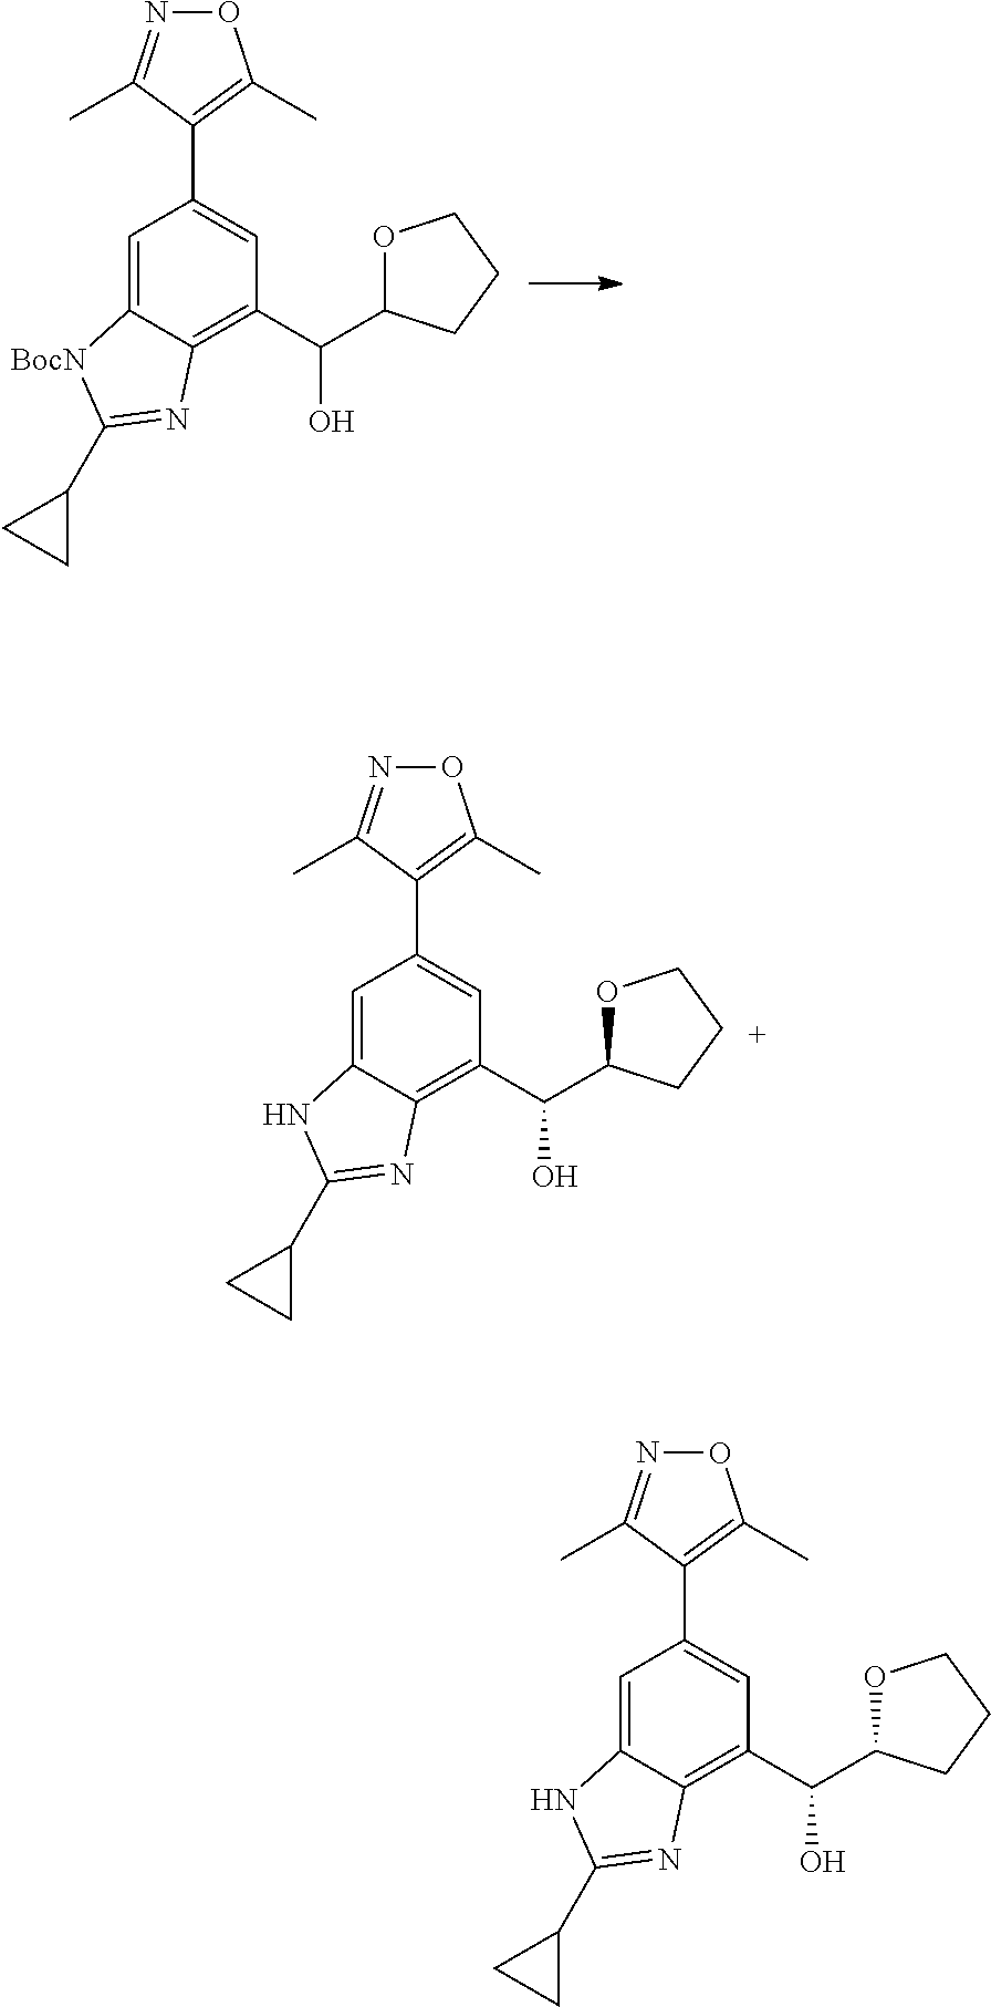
C1=C2C(=C(C(C3OCCC3)O)C=C1C1=C(C)ON=C1C)N=C(C1CC1)[BocN]2.C1=C2C(=C(C(C3OCCC3)O)C=C1C1=C(C)ON=C1C)N=C(C1CC1)N2.C1=C2C(=C(C(C3OCCC3)O)C=C1C1=C(C)ON=C1C)N=C(C1CC1)N2
